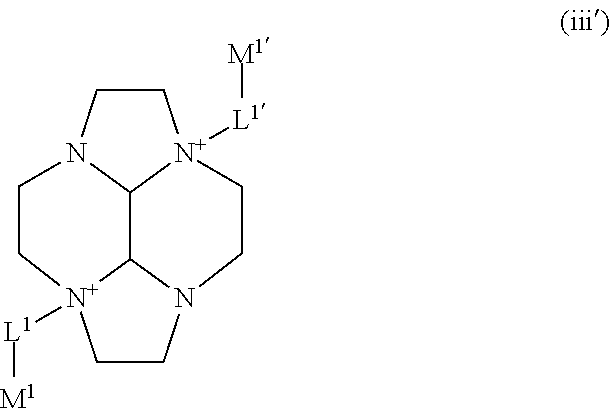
C1CN2C3[N+]1([L1][M1])CCN1C3[N+]([L1][M1])(CC1)CC2
